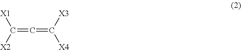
C(=C([X2])[X1])=C([X4])[X3]
